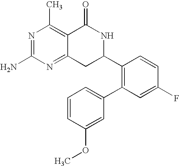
C12=NC(N)=NC(C)=C1C(=O)NC(C1=C(C3=CC=CC(OC)=C3)C=C(F)C=C1)C2
